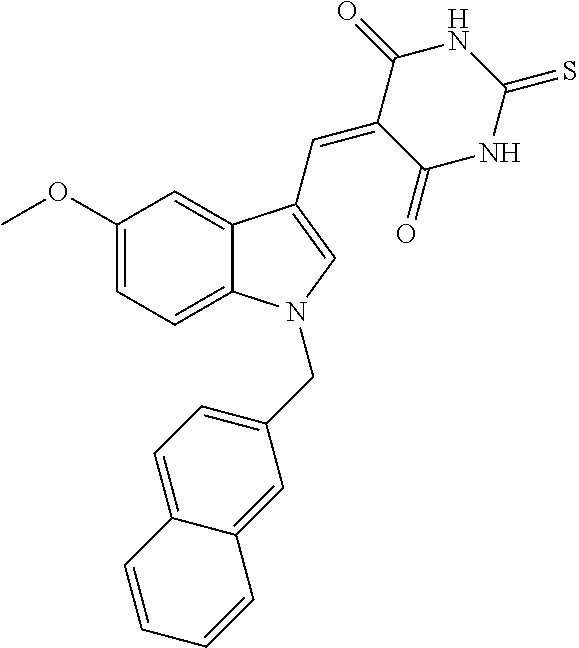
C1(OC)=CC=C2C(=C1)C(C=C1C(=O)NC(=S)NC1=O)=CN2CC1=CC=C2C(=C1)C=CC=C2
